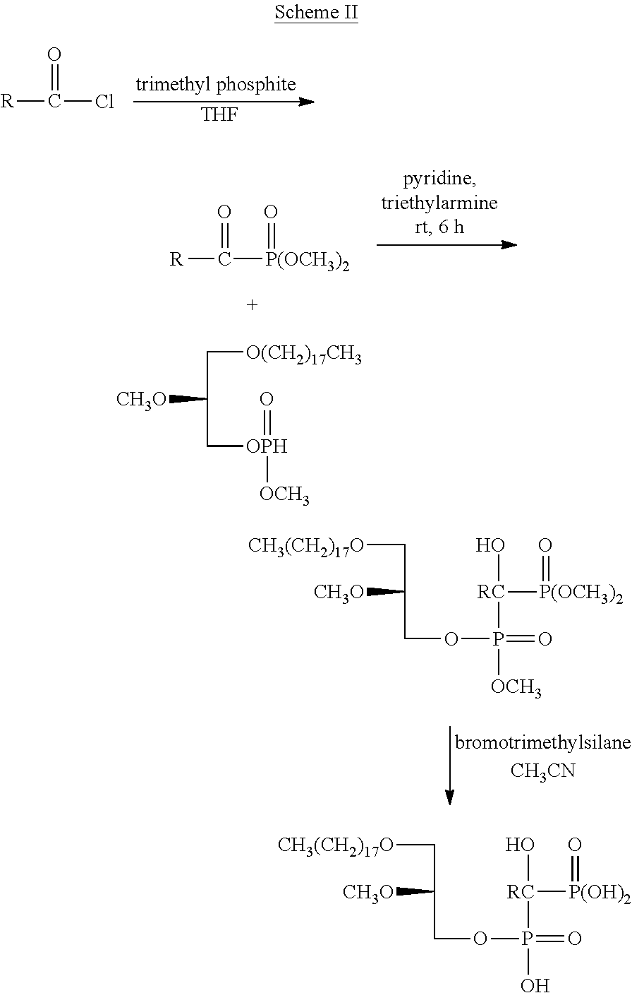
C([R])(Cl)=O.[THF].C([R])([P(OCH3)2]=O)=O.C([CH3O])(C[O(CH2)17CH3])C[OPH](=O)[OCH3].C([CH3(CH2)17O])C([CH3O])COP(=O)([RC]([P(OCH3)2]=O)O)[OCH3].C([CH3(CH2)17O])C([CH3O])COP(=O)([RC]([P(OH)2]=O)O)O
